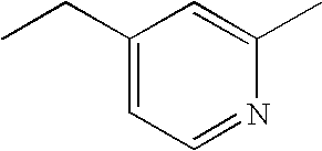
CCC1=CC=NC(C)=C1
